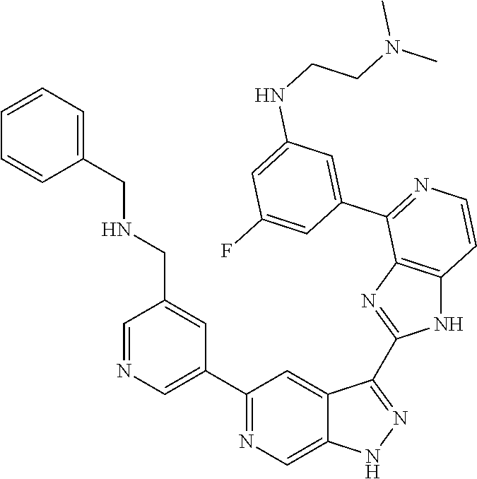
C1=NC=C(C2=NC=C3C(=C2)C(C2=NC4=C(N2)C=CN=C4C2=CC(NCCN(C)C)=CC(F)=C2)=NN3)C=C1CNCC1=CC=CC=C1
